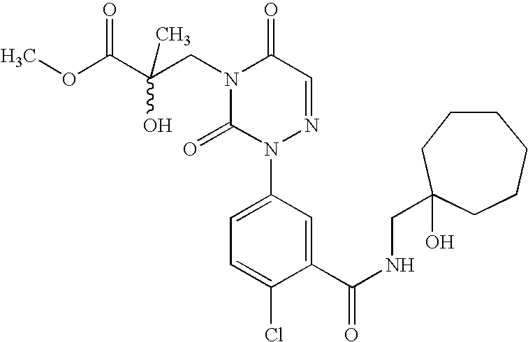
N1(CC(C(OC)=O)(O)C)C(=O)N(C2=CC=C(Cl)C(C(NCC3(O)CCCCCC3)=O)=C2)N=CC1=O
